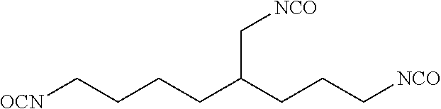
C(CC[NCO])C(CCCC[OCN])C[NCO]
